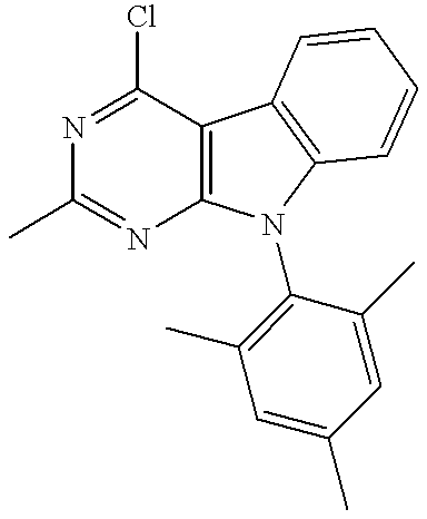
N1=C(Cl)C2=C(N=C1C)N(C1=C(C)C=C(C)C=C1C)C1=C2C=CC=C1
